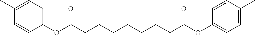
CC1=CC=C(OC(CCCCCCCC(OC2=CC=C(C)C=C2)=O)=O)C=C1
